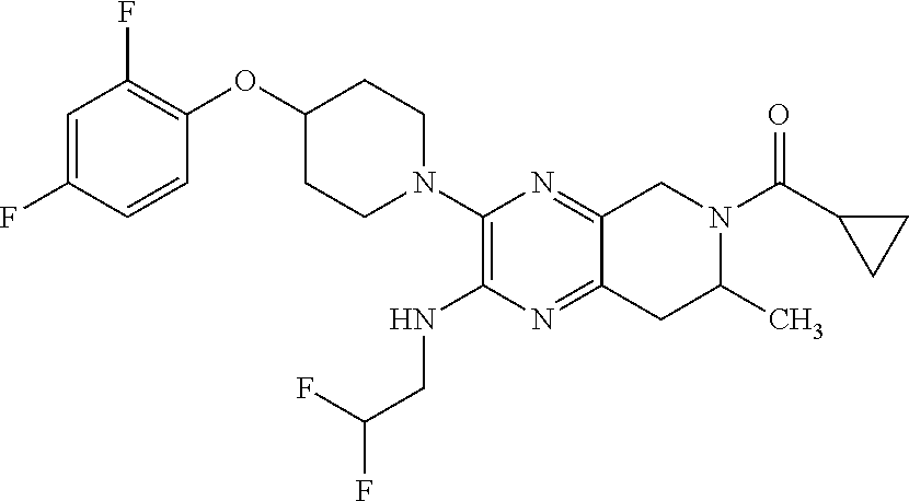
C1=C(F)C=CC(OC2CCN(C3=C(NCC(F)F)N=C4C(=N3)CN(C(=O)C3CC3)C(C)C4)CC2)=C1F
